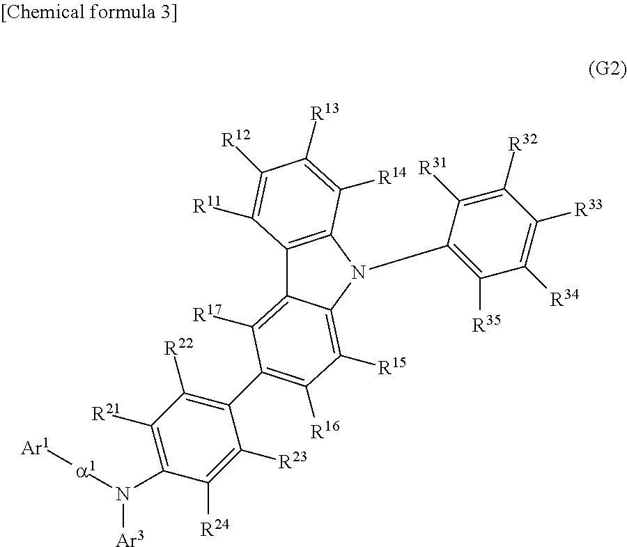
C12=C(N(C3=C([R35])C([R34])=C([R33])C([R32])=C3[R31])C3=C([R15])C([R16])=C(C4=C([R22])C([R21])=C(N([a1][Ar1])[Ar3])C([R24])=C4[R23])C([R17])=C13)C([R14])=C([R13])C([R12])=C2[R11]
